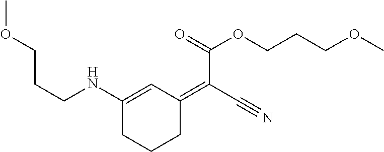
C(CNC1=CC(=C(C#N)C(=O)OCCCOC)CCC1)COC
